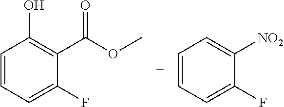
C1=CC=C([NO2])C(F)=C1.C1=CC(O)=C(C(=O)OC)C(F)=C1
